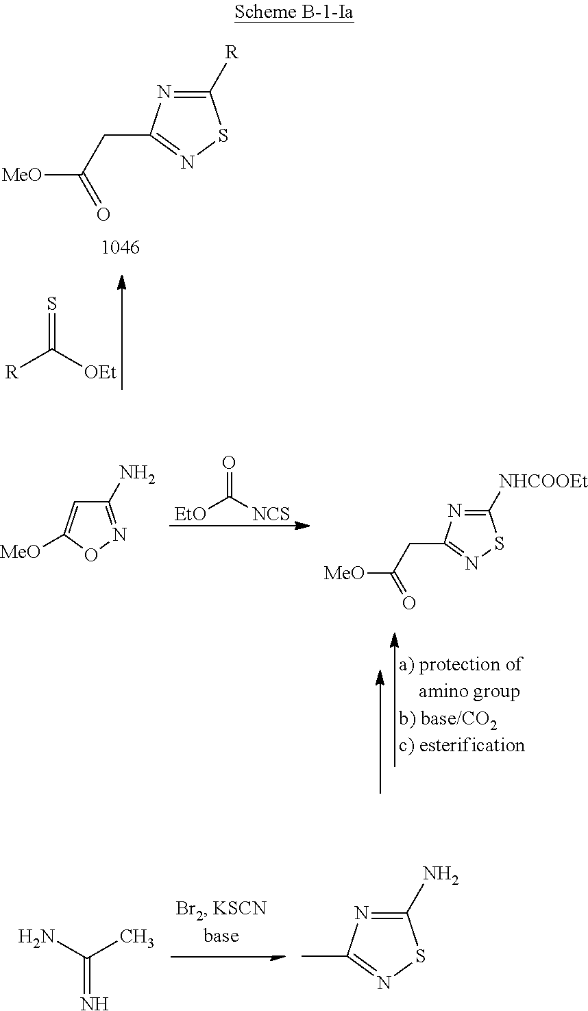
C1([R])=NC(CC(=O)[MeO])=NS1.[EtO]C([NCS])=O.[R]C([OEt])=S.C1(N)=NOC([MeO])=C1.C1([NHCOOEt])=NC(CC(=O)[MeO])=NS1.C1(N)=NC(C)=NS1.NC(C)=N
